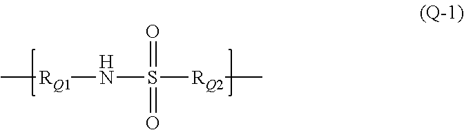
C[RQ1]NS([RQ2]C)(=O)=O
